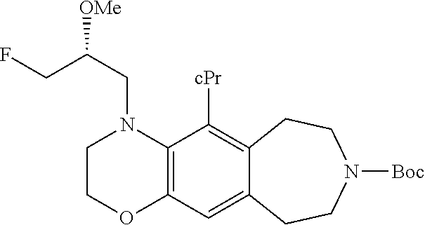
C1COC2=C(N1CC(CF)[OMe])C([cPr])=C1C(=C2)CCN([Boc])CC1
